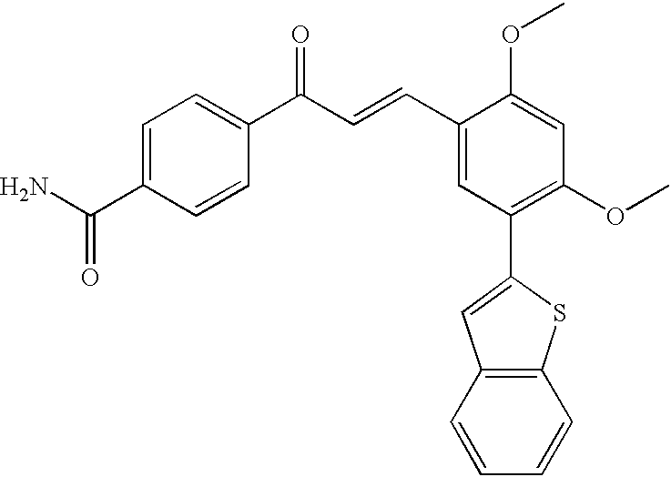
C1=C(C(=O)N)C=CC(C(C=CC2=CC(C3=CC4=C(S3)C=CC=C4)=C(OC)C=C2OC)=O)=C1
